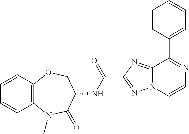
C12=C(C=CC=C1)OCC(NC(C1=NN3C(=N1)C(C1=CC=CC=C1)=NC=C3)=O)C(=O)N2C
